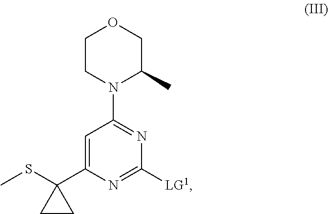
C1CN(C2=NC([LG1])=NC(C3(SC)CC3)=C2)C(C)CO1
